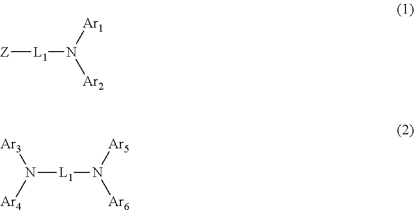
[Z][L1]N([Ar1])[Ar2].N([L1]N([Ar5])[Ar6])([Ar3])[Ar4]
